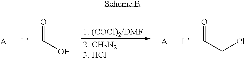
[A][L]C(=O)O.[A][L]C(=O)CCl
